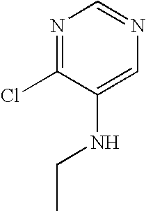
C1(NCC)=CN=CN=C1Cl
